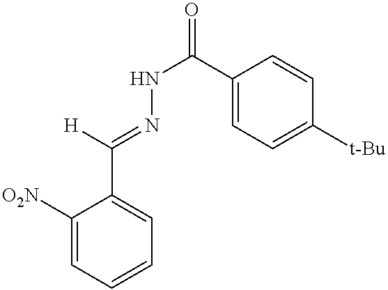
[H]C(=NNC(=O)C1=CC=C([t-Bu])C=C1)C1=CC=CC=C1[O2N]
